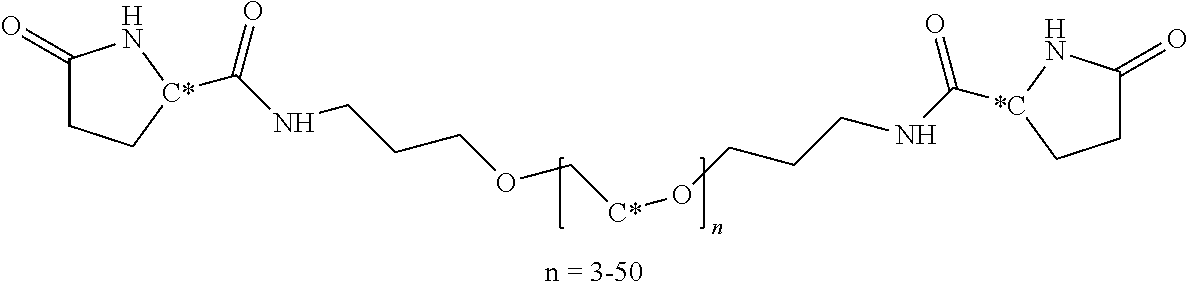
C1(=O)CC[C*](C(=O)NCCCOC[C*]OCCCNC(=O)[*C]2NC(=O)CC2)N1
